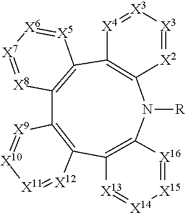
C12=C(N([R])C3=C(C4=C(C5=C1[X12]=[X11][X10]=[X9]5)[X8]=[X7][X6]=[X5]4)[X4]=[X3][X3]=[X2]3)[X16]=[X15][X14]=[X13]2
